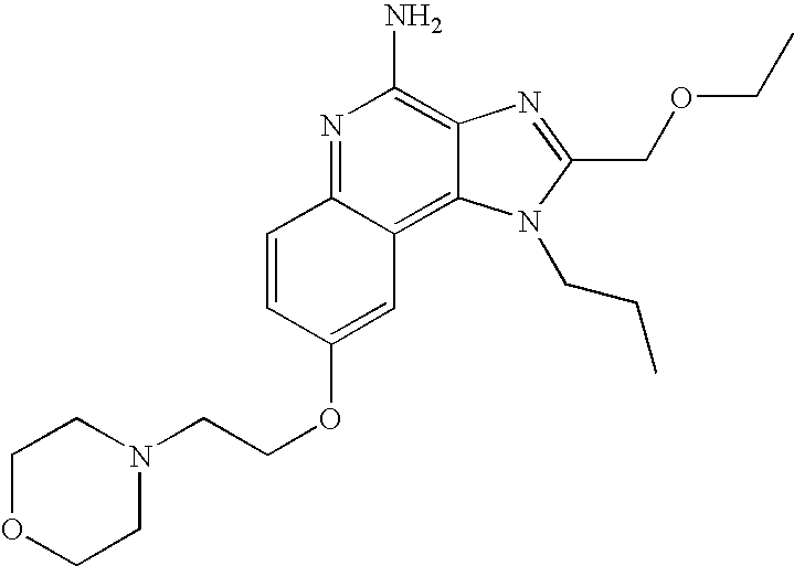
N1=C2C(=C3C(=C1N)N=C(COCC)N3CCC)C=C(OCCN1CCOCC1)C=C2
